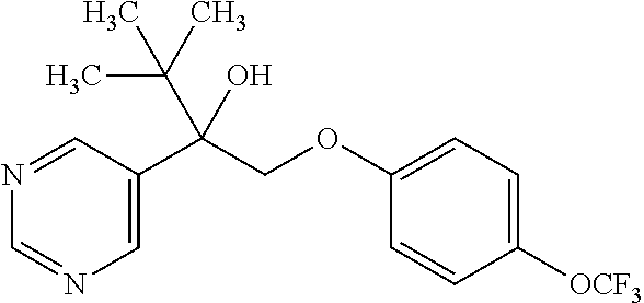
C1=C(C(COC2=CC=C([OCF3])C=C2)(C(C)(C)C)O)C=NC=N1
